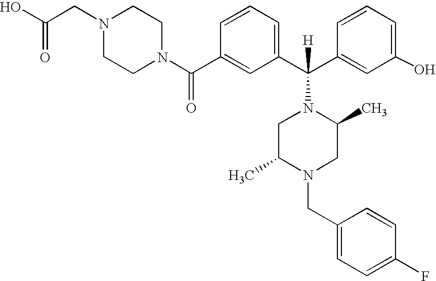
C1(C(N2CCN(CC(O)=O)CC2)=O)=CC(C(C2=CC(O)=CC=C2)([H])N2CC(C)N(CC3=CC=C(F)C=C3)CC2C)=CC=C1
